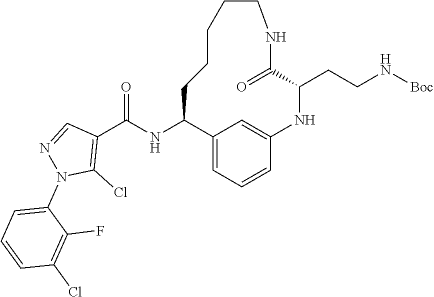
C1(NC(C2=C(Cl)N(C3=CC=CC(Cl)=C3F)N=C2)=O)C2=CC=CC(=C2)NC(CCN[Boc])C(=O)NCCCCC1
